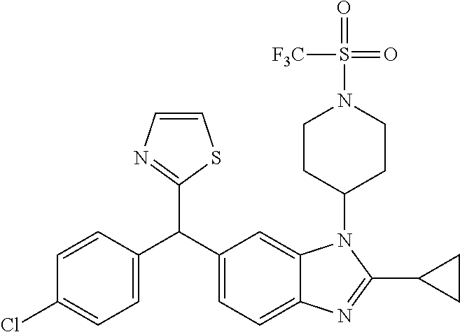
C1=CN=C(C(C2=CC=C(Cl)C=C2)C2=CC=C3C(=C2)N(C2CCN(S(=O)(=O)[F3C])CC2)C(C2CC2)=N3)S1
